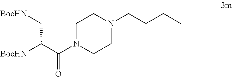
C1N(C(C([BocHN])C[BocHN])=O)CCN(CCCC)C1
